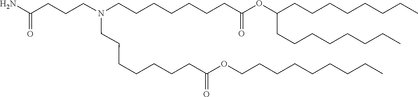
C(CC)CCCCCCOC(CCCCCCCN(CCCCCCCC(OC(CCCCCCCC)CCCCCCCC)=O)CCCC(N)=O)=O
